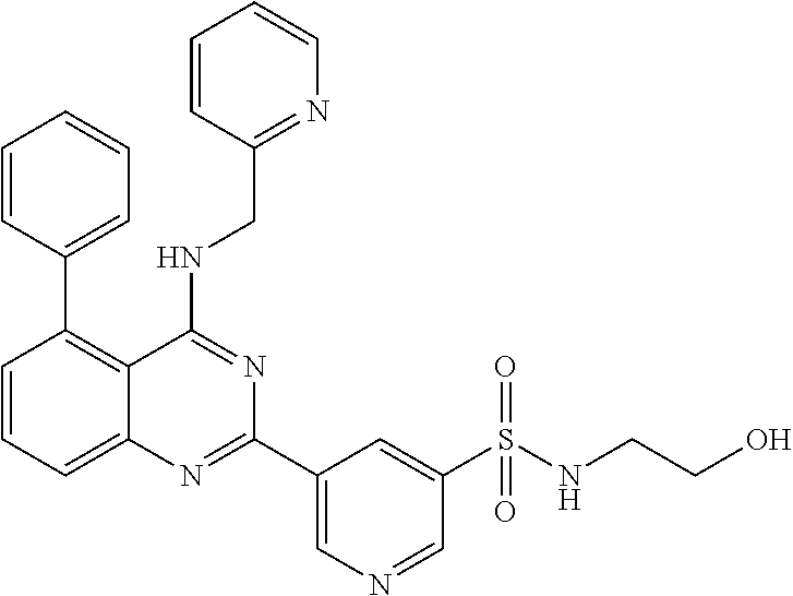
C1=CC=C2C(=C1C1=CC=CC=C1)C(NCC1=NC=CC=C1)=NC(C1=CN=CC(S(NCCO)(=O)=O)=C1)=N2
